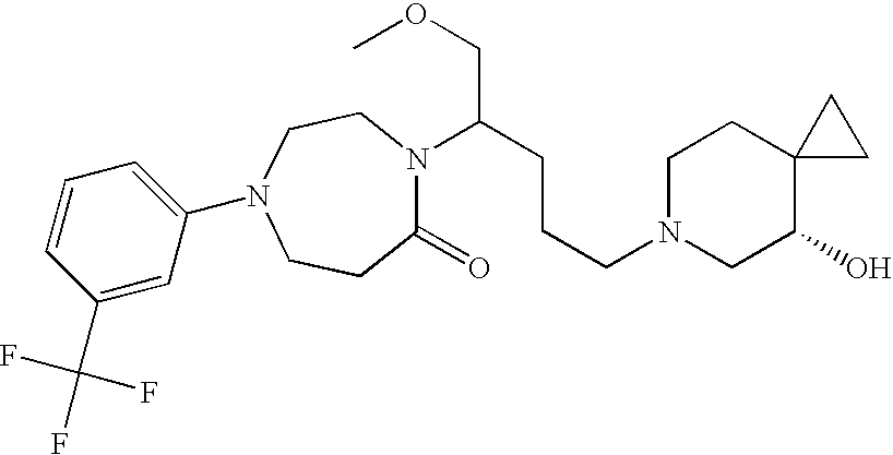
C1CC(=O)N(C(CCCN2CC(O)C3(CC2)CC3)COC)CCN1C1=CC=CC(C(F)(F)F)=C1
